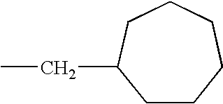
C1CCCCCC1CC
